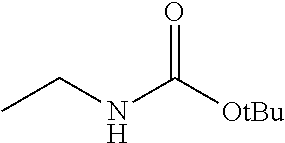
CCNC([OtBu])=O
